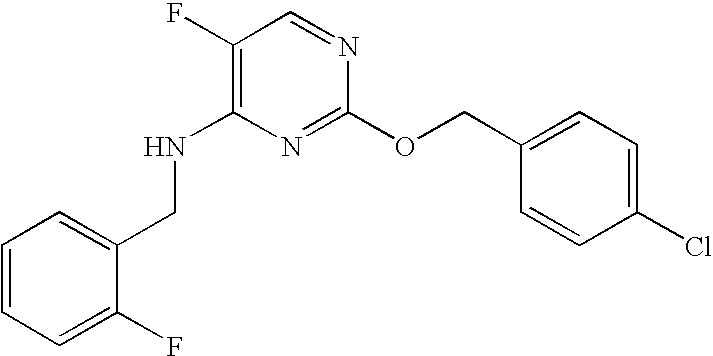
C1=CC=C(F)C(CNC2=C(F)C=NC(OCC3=CC=C(Cl)C=C3)=N2)=C1
